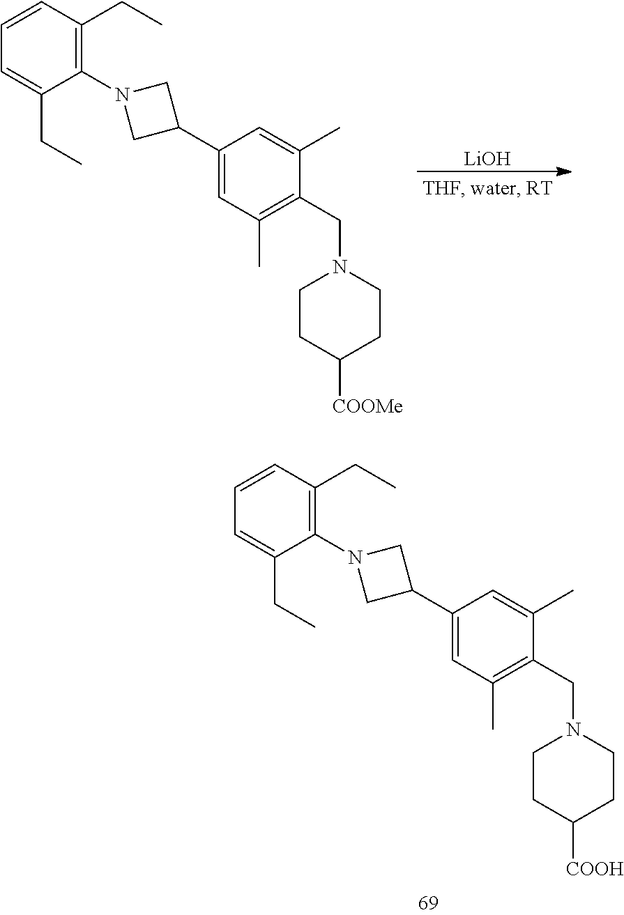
C1=CC(CC)=C(N2CC(C3=CC(C)=C(CN4CCC([COOH])CC4)C(C)=C3)C2)C(CC)=C1.[LiOH].C1=CC(CC)=C(N2CC(C3=CC(C)=C(CN4CCC([COOMe])CC4)C(C)=C3)C2)C(CC)=C1
